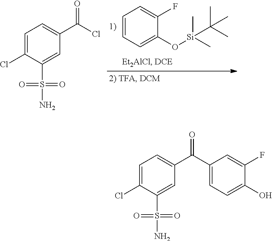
C1=CC=C(O[Si](C)(C)C(C)(C)C)C(F)=C1.C1=C(Cl)C(S(N)(=O)=O)=CC(C(Cl)=O)=C1.C1=C(Cl)C(S(N)(=O)=O)=CC(C(C2=CC=C(O)C(F)=C2)=O)=C1
